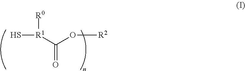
S[R1](C(O[R2])=O)[R0]
